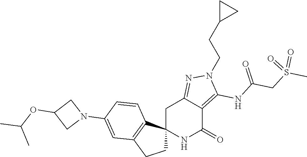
C12(NC(=O)C3=C(NC(CS(C)(=O)=O)=O)N(CCC4CC4)N=C3C1)CCC1=C2C=CC(N2CC(OC(C)C)C2)=C1
